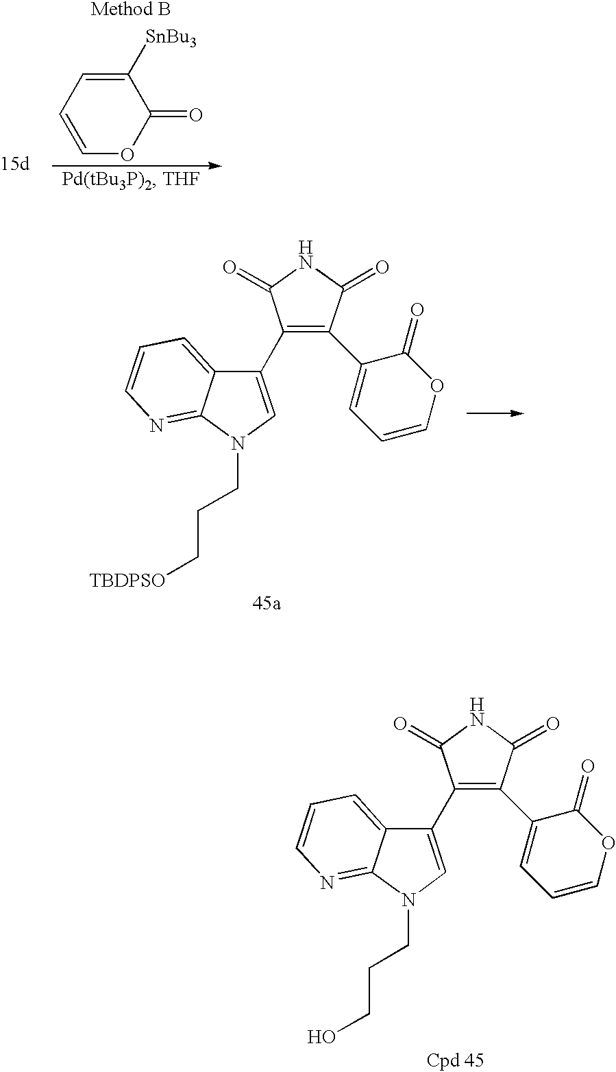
C1=COC(=O)C([SnBu3])=C1.C1(C2=CN(CCC[TBDPSO])C3=NC=CC=C23)=C(C2=CC=COC2=O)C(=O)NC1=O.C1(C2=CN(CCCO)C3=NC=CC=C23)=C(C2=CC=COC2=O)C(=O)NC1=O
